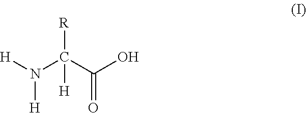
N(C(C(O)=O)([R])[H])([H])[H]
